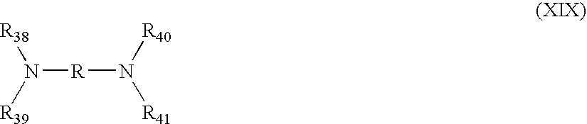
N([R]N([R41])[R40])([R39])[R38]
